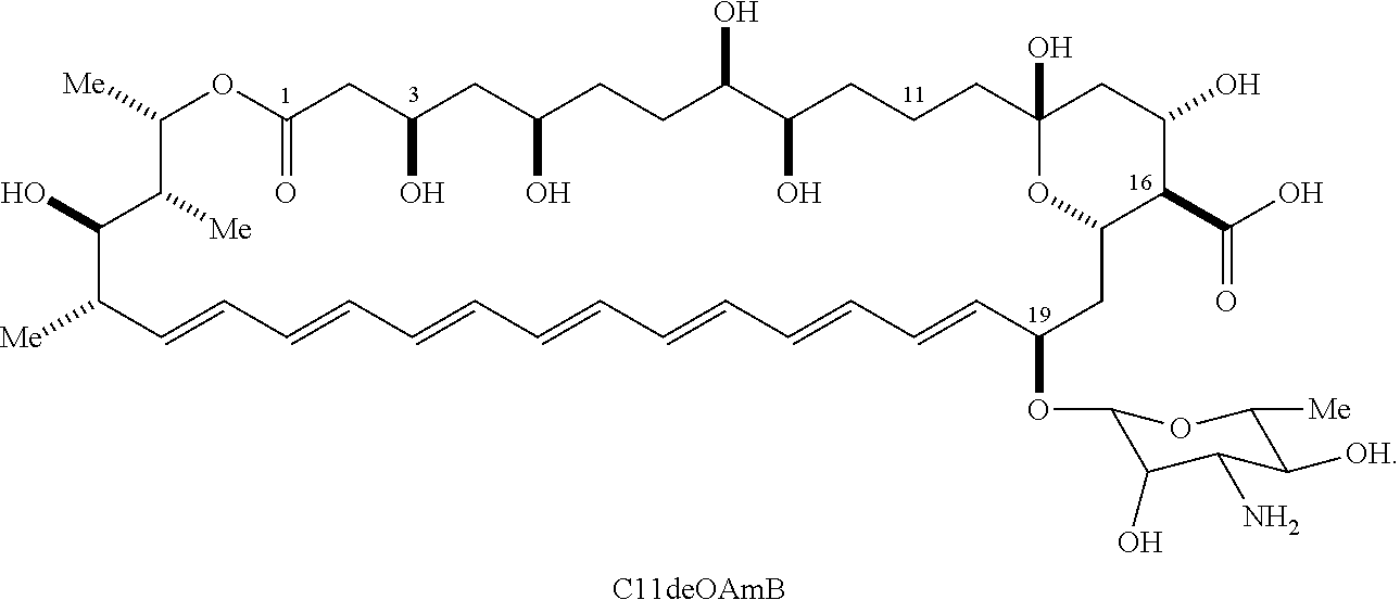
C1([Me])OC(=O)CC(O)CC(O)CCC(O)C(O)CCCC2(O)CC(O)C(C(O)=O)C(O2)CC(OC2C(O)C(N)C([OH])C([Me])O2)C=CC=CC=CC=CC=CC=CC=CC([Me])C(O)C1[Me].[C11deOAmB]
